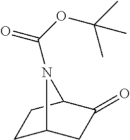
C1C2CC(=O)C(C1)N2C(OC(C)(C)C)=O
